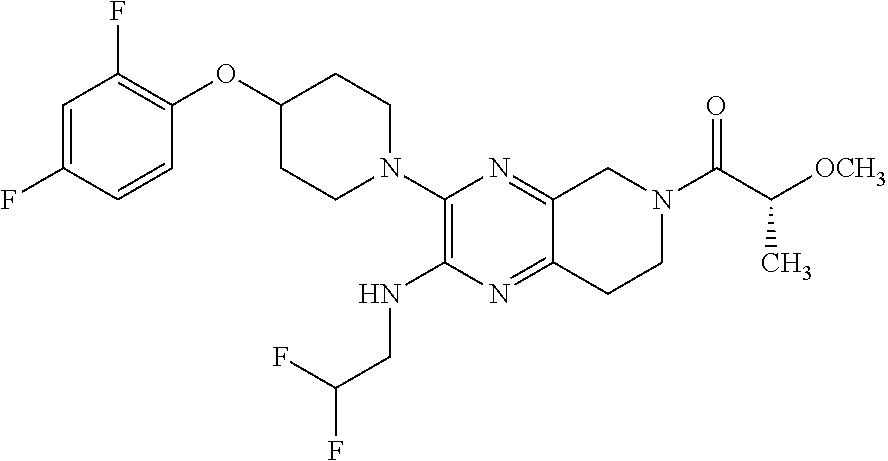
FC1=CC(F)=C(OC2CCN(C3=C(NCC(F)F)N=C4C(=N3)CN(C(=O)C([OCH3])C)CC4)CC2)C=C1
